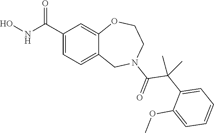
C1(C(NO)=O)=CC=C2C(=C1)OCCN(C(=O)C(C1=CC=CC=C1OC)(C)C)C2
